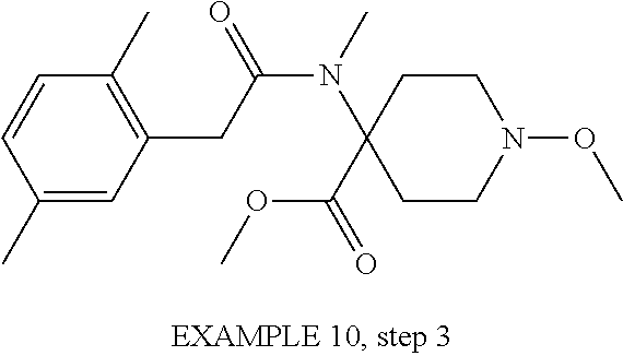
C1=CC(C)=CC(CC(N(C2(C(OC)=O)CCN(OC)CC2)C)=O)=C1C
